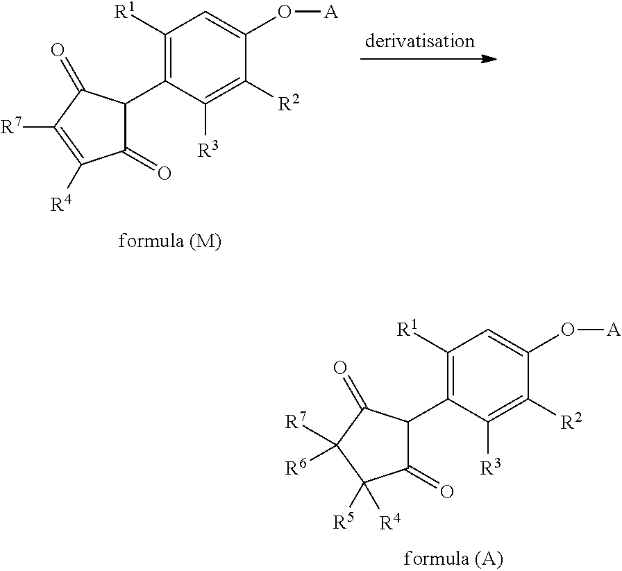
C1([R1])=C(C2C(=O)C([R4])=C([R7])C2=O)C([R3])=C([R2])C(O[A])=C1.C1([R1])=C(C2C(=O)C([R5])([R4])C([R7])([R6])C2=O)C([R3])=C([R2])C(O[A])=C1
